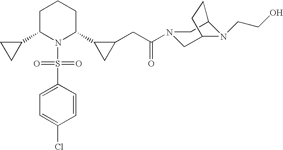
C1C2N(CCO)C(CN1C(CC1C(C3N(S(=O)(=O)C4=CC=C(Cl)C=C4)C(C4CC4)CCC3)C1)=O)CC2
